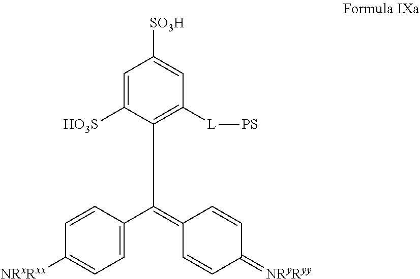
C1=C([HO3S])C(C(=C2C=CC(=[NRyRyy])C=C2)C2=CC=C([NRxRxx])C=C2)=C([L][PS])C=C1[SO3H]
